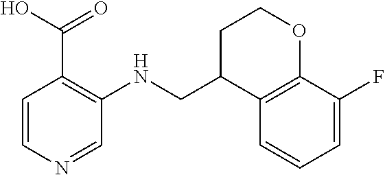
C1=C(F)C2=C(C=C1)C(CNC1=C(C(O)=O)C=CN=C1)CCO2
